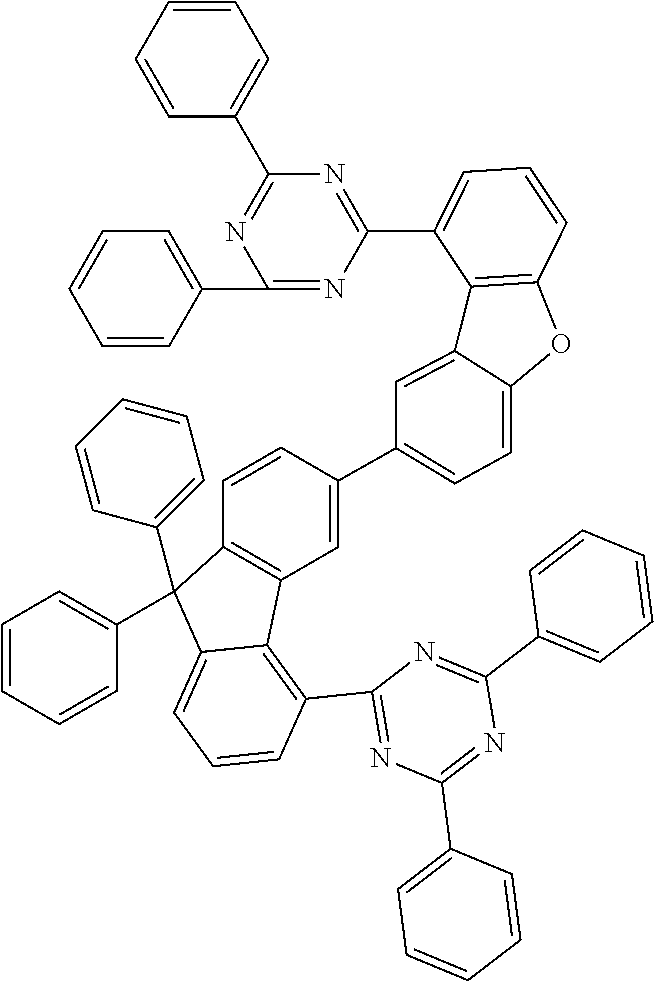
C1=CC2=C(C=C1C1=CC=C3C(=C1)C1=C(C=CC=C1C1=NC(C4=CC=CC=C4)=NC(C4=CC=CC=C4)=N1)O3)C1=C(C3=NC(C4=CC=CC=C4)=NC(C4=CC=CC=C4)=N3)C=CC=C1C2(C1=CC=CC=C1)C1=CC=CC=C1
